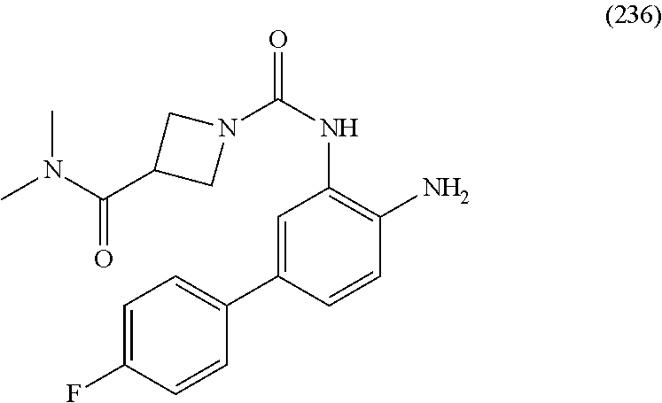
N1(C(NC2=C(N)C=CC(C3=CC=C(F)C=C3)=C2)=O)CC(C(N(C)C)=O)C1
